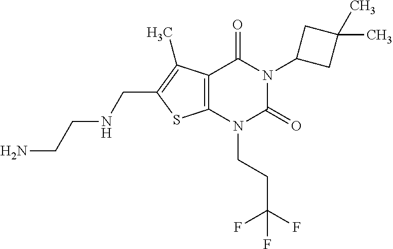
C12=C(N(CCC(F)(F)F)C(=O)N(C3CC(C)(C)C3)C1=O)SC(CNCCN)=C2C
